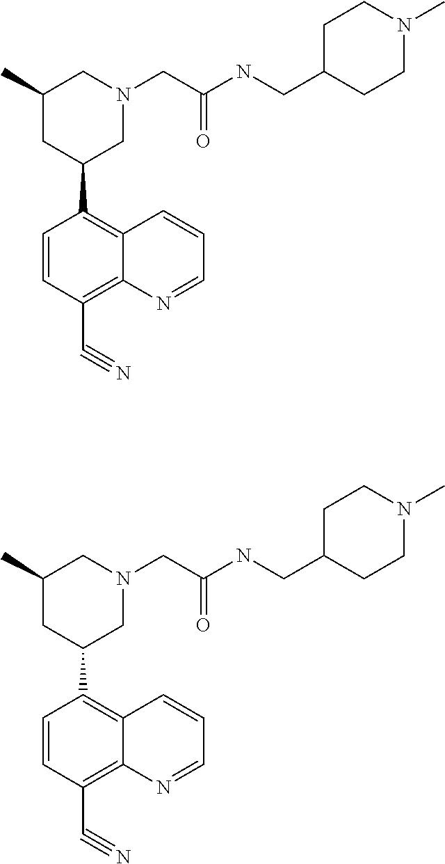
C1(C)CC(C2=C3C(=C(C#N)C=C2)N=CC=C3)CN(CC(NCC2CCN(C)CC2)=O)C1.C1(C)CC(C2=C3C(=C(C#N)C=C2)N=CC=C3)CN(CC(=O)NCC2CCN(C)CC2)C1
